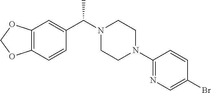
C12=C(C=CC(C(N3CCN(C4=NC=C(Br)C=C4)CC3)C)=C1)OCO2
